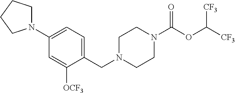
C1N(CC2=CC=C(N3CCCC3)C=C2[OCF3])CCN(C(OC([CF3])[CF3])=O)C1
